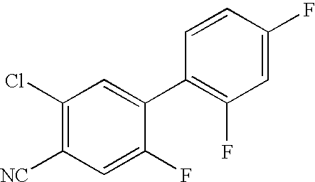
C1(Cl)=C([NC])C=C(F)C(C2=C(F)C=C(F)C=C2)=C1
